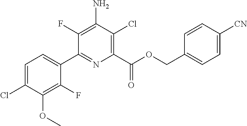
C1=C(Cl)C(OC)=C(F)C(C2=NC(C(OCC3=CC=C([CN])C=C3)=O)=C(Cl)C(N)=C2F)=C1
